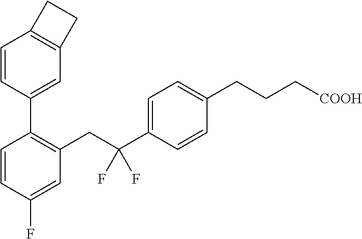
C1(C2=C(CC(C3=CC=C(CCC[COOH])C=C3)(F)F)C=C(F)C=C2)=CC2=C(C=C1)CC2
